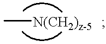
C[N(CH2)z-5]
